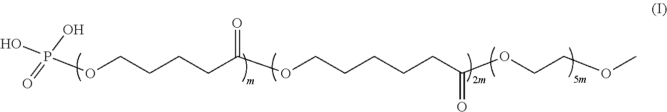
P(OCCCCC(OCCCCCC(OCCOC)=O)=O)(O)(=O)O
